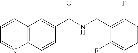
C1=CC=NC2=C1C=C(C(NCC1=C(F)C=CC=C1F)=O)C=C2
